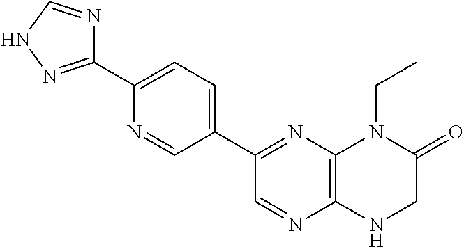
C1(C2=NNC=N2)=CC=C(C2=NC3=C(N=C2)NCC(=O)N3CC)C=N1
